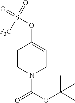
C1CN(C(OC(C)(C)C)=O)CC=C1OS(=O)(=O)[F3C]
